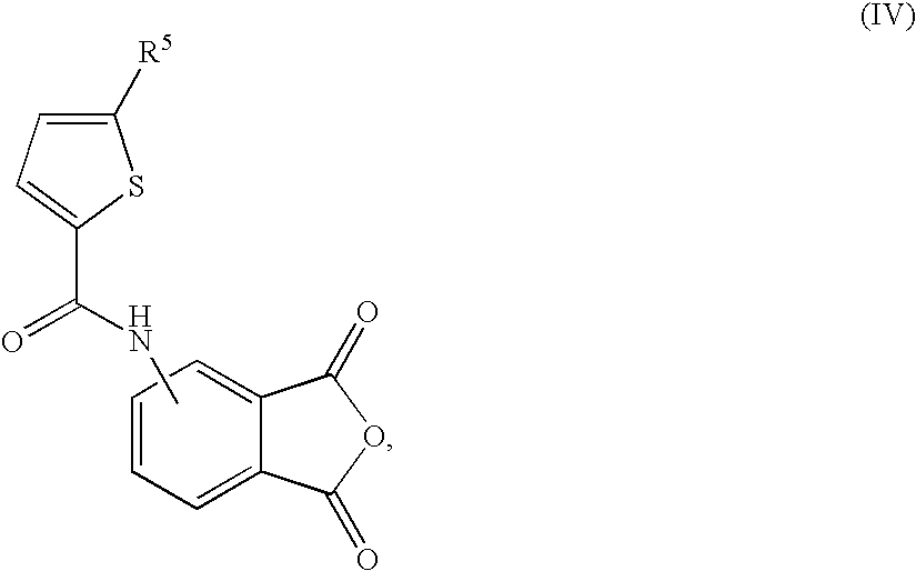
C1=CC=C2C(=C1)C(=O)OC2=O.C1([R5])=CC=C(C(=O)NC)S1
